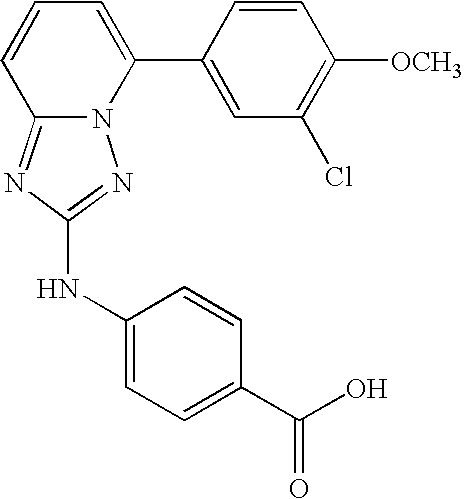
C12=NC(NC3=CC=C(C(O)=O)C=C3)=NN1C(C1=CC(Cl)=C([OCH3])C=C1)=CC=C2
